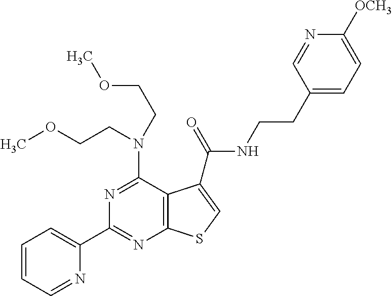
N1=C(N(CCOC)CCOC)C2=C(N=C1C1=CC=CC=N1)SC=C2C(=O)NCCC1=CC=C([OCH3])N=C1
